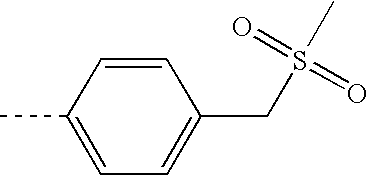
C1=C(C)C=CC(CS(C)(=O)=O)=C1
